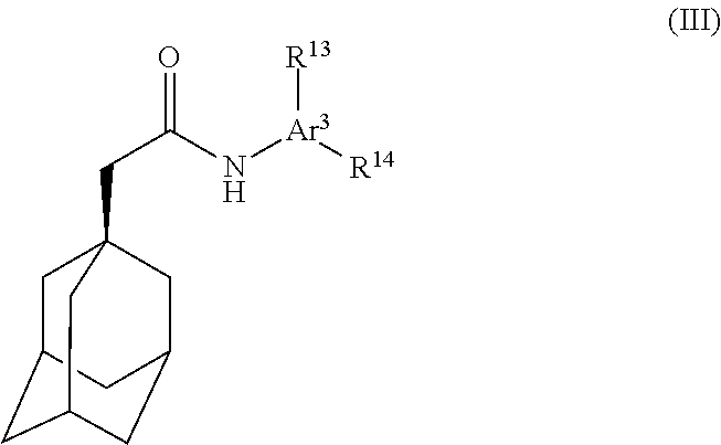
C1C2CC3CC(CC1(CC(=O)N[Ar3]([R14])[R13])C3)C2
